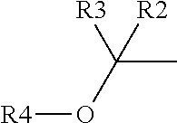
CC(O[R4])([R3])[R2]
